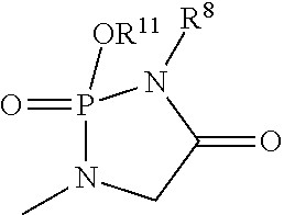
N1(C)CC(=O)N([R8])P1(=O)[OR11]
